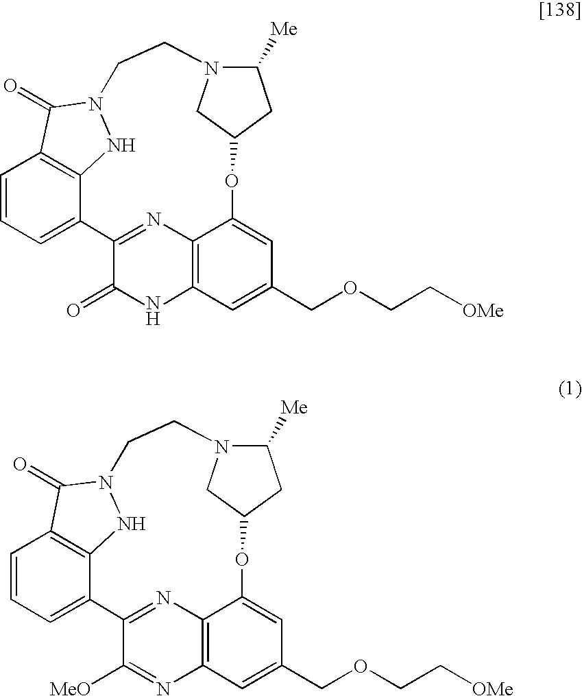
C1=CC=C2C3=C1C(=O)N(N3)CCN1C([Me])CC(OC3=CC(COCC[OMe])=CC4=C3N=C2C(=O)N4)C1.C1=CC=C2C3=C1C(=O)N(N3)CCN1C([Me])CC(OC3=CC(COCC[OMe])=CC4=C3N=C2C([MeO])=N4)C1
